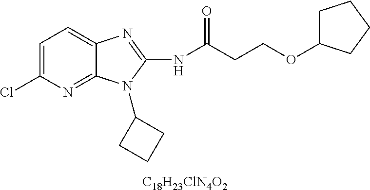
[C18H23ClN4O2].C1=C(Cl)N=C2C(=C1)N=C(NC(CCOC1CCCC1)=O)N2C1CCC1
